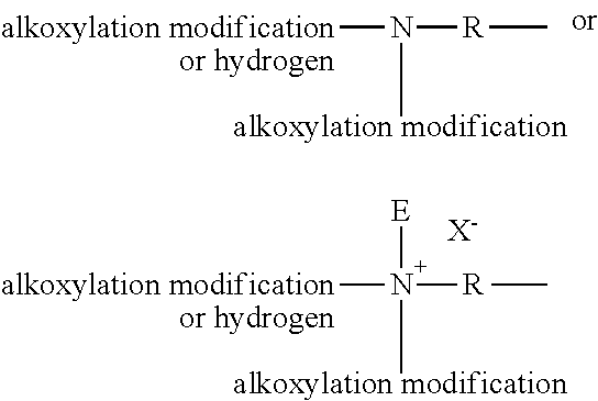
[alkoxylation modificationor hydrogen]N([R]C)[alkoxylation modification].[alkoxylation modificationor hydrogen]N([R]C)([alkoxylation modification])[E].[X-]
